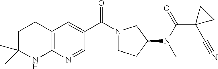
C(C1=CC2=C(N=C1)NC(C)(C)CC2)(=O)N1CCC(N(C)C(C2(C#N)CC2)=O)C1
